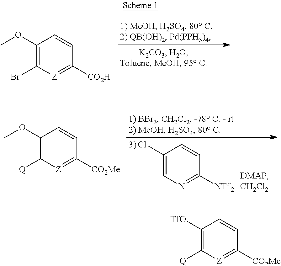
C1(OC)=C(Br)[Z]=C([CO2H])C=C1.C1(Cl)=CN=C([NTf2])C=C1.C1(OC)=C([Q])[Z]=C([CO2Me])C=C1.C1([TfO])=C([Q])[Z]=C([CO2Me])C=C1
